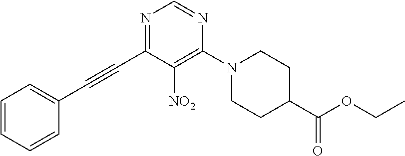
C(C1=NC=NC(N2CCC(C(OCC)=O)CC2)=C1[NO2])#CC1=CC=CC=C1
